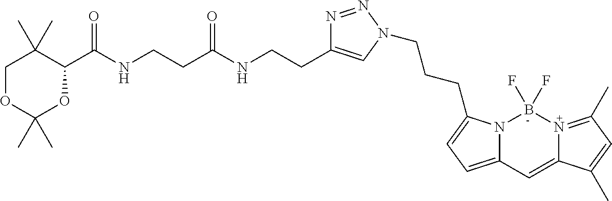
C1OC(C)(C)OC(C(NCCC(NCCC2=CN(CCCC3=CC=C4N3B(F)(F)N3=C(C)C=C(C)C3=C4)N=N2)=O)=O)C1(C)C
